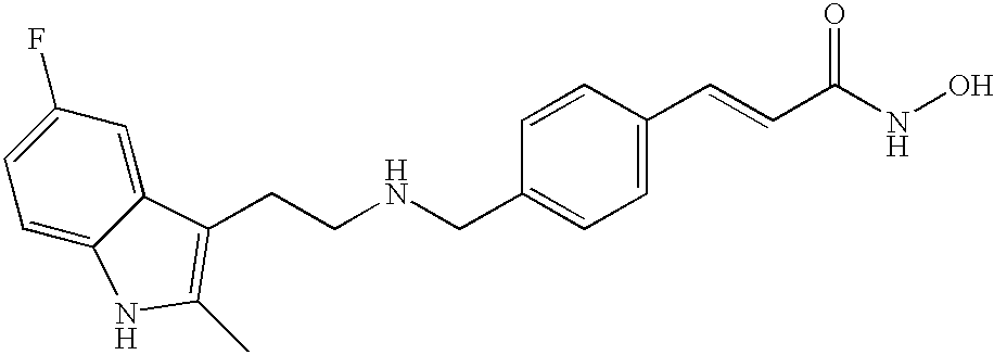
C(C1=CC=C(C=CC(NO)=O)C=C1)NCCC1=C(C)NC2=CC=C(F)C=C21
